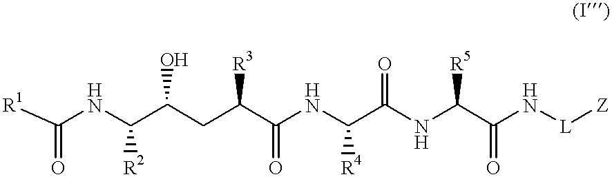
[R1]C(NC(C(CC(C(NC(C(NC(C(N[L][Z])=O)[R5])=O)[R4])=O)[R3])O)[R2])=O
